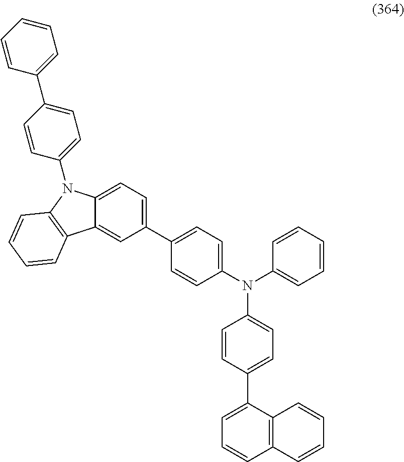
C1=C(C2=CC=C(N(C3=CC=CC=C3)C3=CC=C(C4=CC=CC5=C4C=CC=C5)C=C3)C=C2)C=C2C(=C1)N(C1=CC=C(C3=CC=CC=C3)C=C1)C1=C2C=CC=C1
